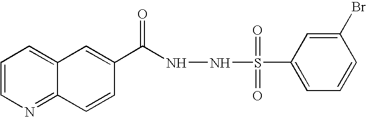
C1=CN=C2C(=C1)C=C(C(=O)NNS(C1=CC=CC(Br)=C1)(=O)=O)C=C2
